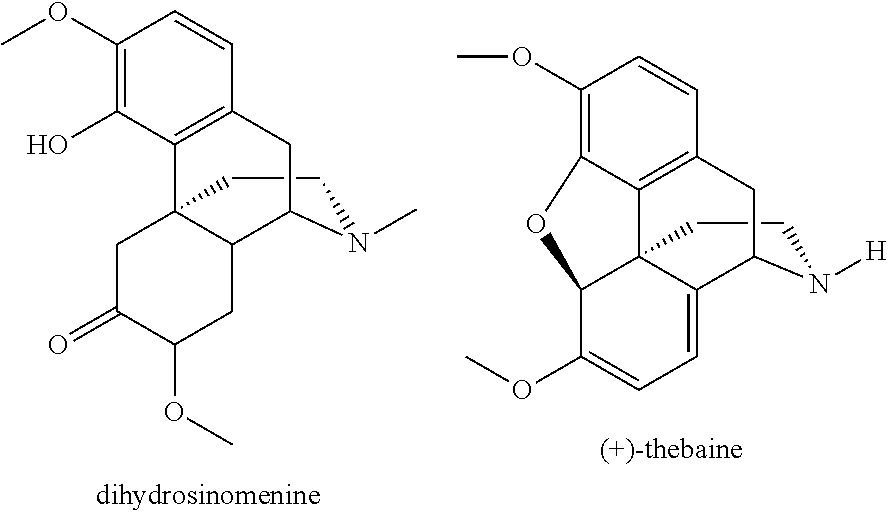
C1CN([H])C2C3=CC=C(OC)C4C13C1=C(C=CC(OC)=C1O4)C2.C1CN(C)C2C3C1(C1=C(C=CC(OC)=C1O)C2)CC(=O)C(OC)C3
